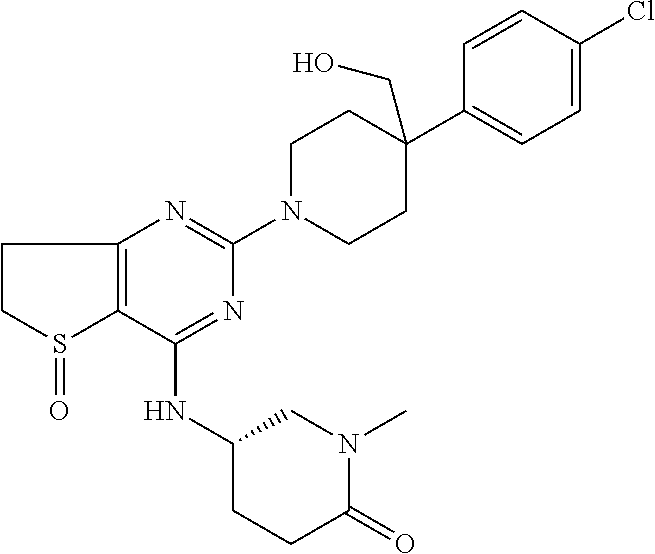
C1(NC2CCC(=O)N(C)C2)=NC(N2CCC(C3=CC=C(Cl)C=C3)(CO)CC2)=NC2=C1S(=O)CC2
